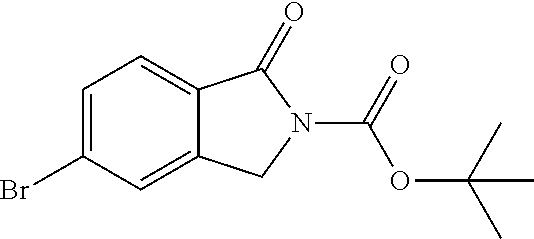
C12=CC=C(Br)C=C1CN(C(=O)OC(C)(C)C)C2=O
